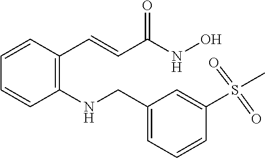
C(C(=O)NO)=CC1=C(NCC2=CC=CC(S(C)(=O)=O)=C2)C=CC=C1
